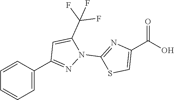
C1=CC(C2=NN(C3=NC(C(O)=O)=CS3)C(C(F)(F)F)=C2)=CC=C1
